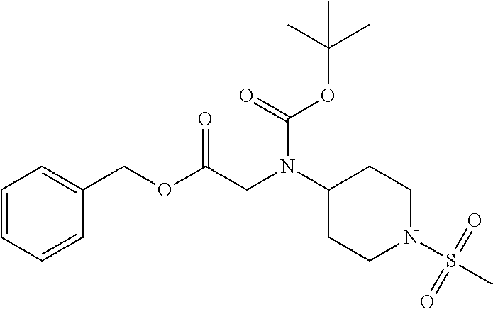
C1=CC=CC(COC(CN(C2CCN(S(C)(=O)=O)CC2)C(=O)OC(C)(C)C)=O)=C1
